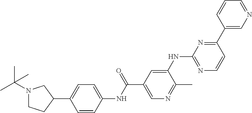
N1(C(C)(C)C)CCC(C2=CC=C(NC(C3=CN=C(C)C(NC4=NC=CC(C5=CN=CC=C5)=N4)=C3)=O)C=C2)C1
